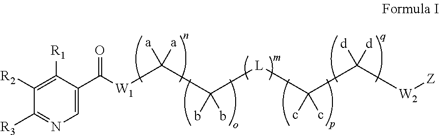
C1=C(C([W1]C(C([L]C(C([W2][Z])([d])[d])(c)c)(b)b)([a])[a])=O)C([R1])=C([R2])C([R3])=N1
